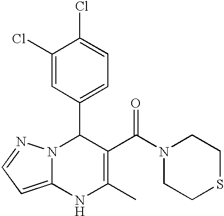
C1(Cl)=CC(C2N3C(=CC=N3)NC(C)=C2C(=O)N2CCSCC2)=CC=C1Cl
